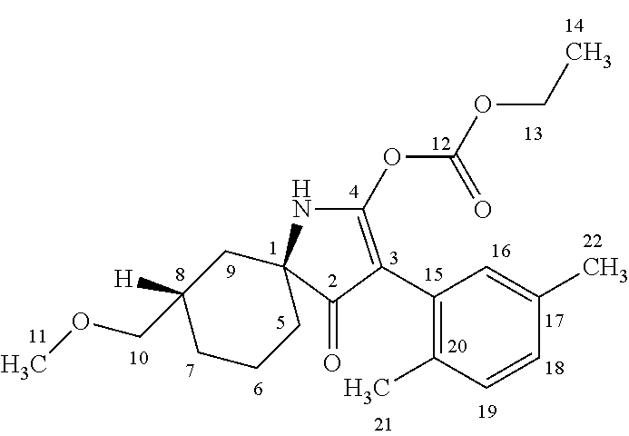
C1(C2=C(OC(OCC)=O)NC3(C2=O)CC(COC)([H])CCC3)=C(C)C=CC(C)=C1
